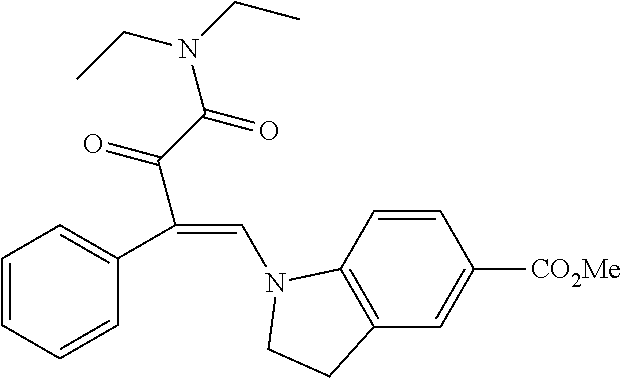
C1=CC2=C(C=C1[CO2Me])CCN2C=C(C1=CC=CC=C1)C(C(=O)N(CC)CC)=O
